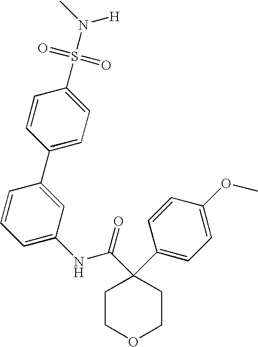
C1=C(C2=CC(NC(C3(C4=CC=C(OC)C=C4)CCOCC3)=O)=CC=C2)C=CC(S(N(C)[H])(=O)=O)=C1
